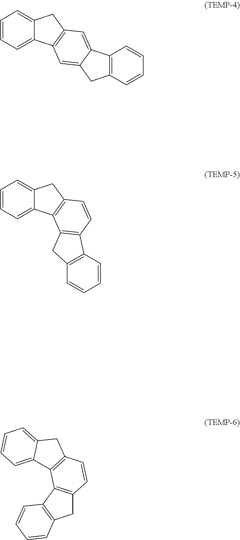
C12=C(C=CC=C1)CC1=CC3=C(C=C21)CC1=CC=CC=C31.C1=CC=C2C(=C1)CC1=C2C2=C(C=C1)C1=C(C2)C=CC=C1.C1C2=C(C3=C1C=CC=C3)C1=C(C=C2)CC2=CC=CC=C12
